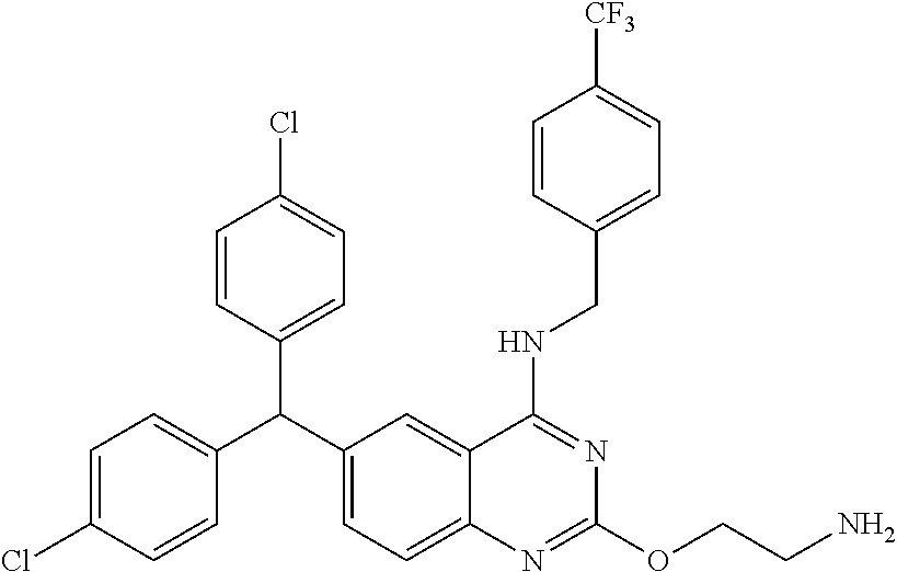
C1=C(Cl)C=CC(C(C2=CC=C3C(=C2)C(NCC2=CC=C([CF3])C=C2)=NC(OCCN)=N3)C2=CC=C(Cl)C=C2)=C1
